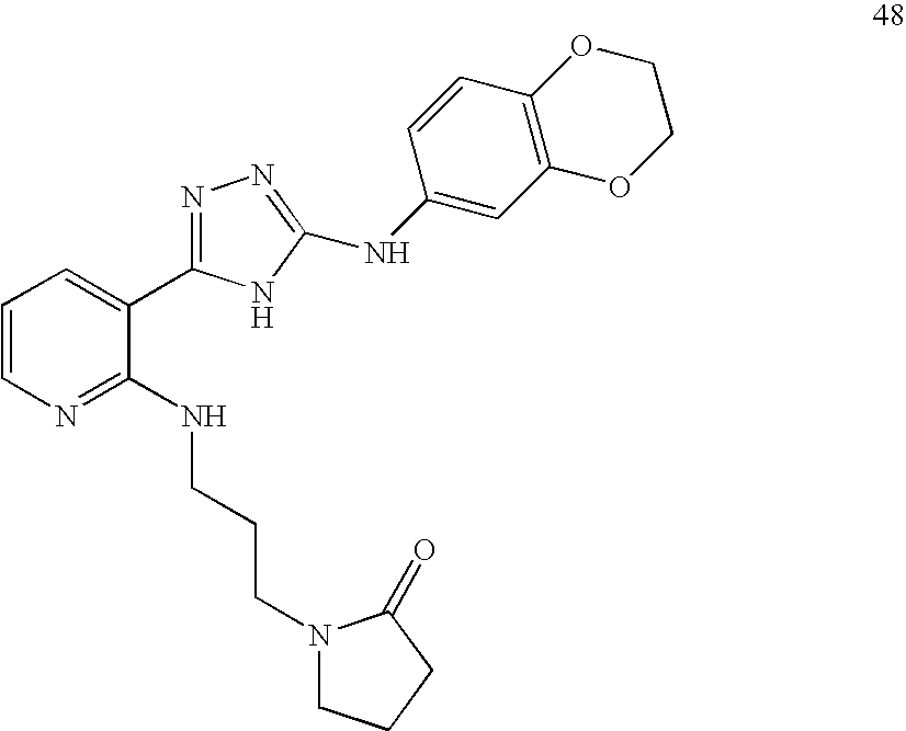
C1=CN=C(NCCCN2CCCC2=O)C(C2=NN=C(NC3=CC4=C(C=C3)OCCO4)N2)=C1
